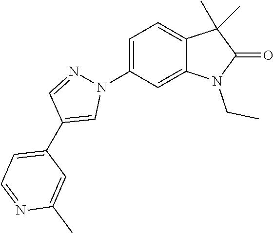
C1=C(N2N=CC(C3=CC=NC(C)=C3)=C2)C=C2C(=C1)C(C)(C)C(=O)N2CC
